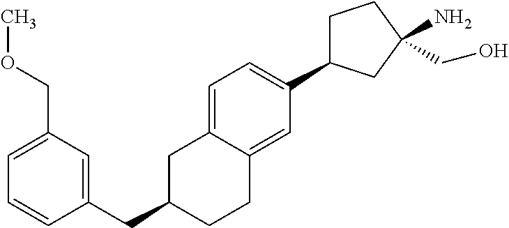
C(C1CCC2=CC(C3CCC(N)(CO)C3)=CC=C2C1)C1=CC(COC)=CC=C1
